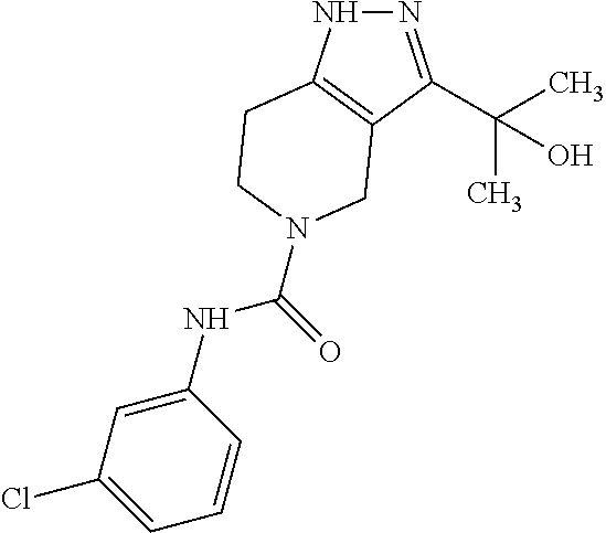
N1=C(C(C)(C)O)C2=C(N1)CCN(C(NC1=CC(Cl)=CC=C1)=O)C2
